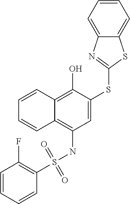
C1=CC2=C(O)C(SC3=NC4=CC=CC=C4S3)=CC(NS(=O)(=O)C3=C(F)C=CC=C3)=C2C=C1
